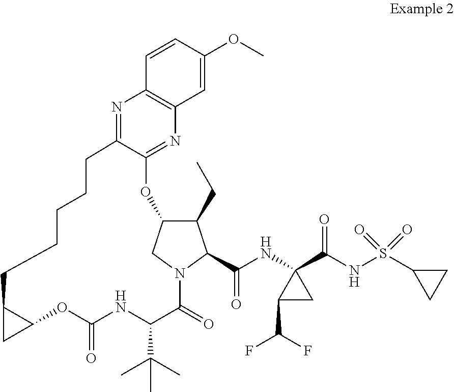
C1(CC)C2CN(C1C(NC1(C(NS(C3CC3)(=O)=O)=O)C(C(F)F)C1)=O)C(=O)C(C(C)(C)C)NC(=O)OC1C(C1)CCCCCC1=NC3=C(N=C1O2)C=C(OC)C=C3
